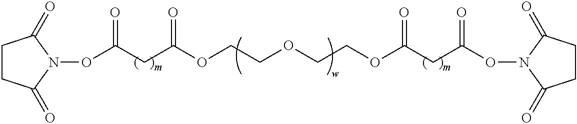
C1CC(=O)N(OC(CC(OCCOCCOC(=O)CC(=O)ON2C(=O)CCC2=O)=O)=O)C1=O
